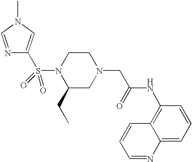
C1=NC(S(=O)(N2C(CC)CN(CC(=O)NC3=C4C(=CC=C3)N=CC=C4)CC2)=O)=CN1C
